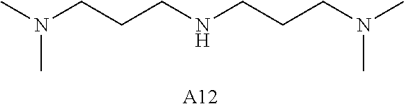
[A12].CN(CCCNCCCN(C)C)C
